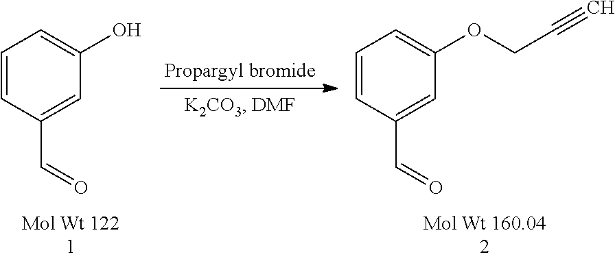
C1=CC(C=O)=CC(O)=C1.C1=CC(C=O)=CC(OCC#C)=C1
